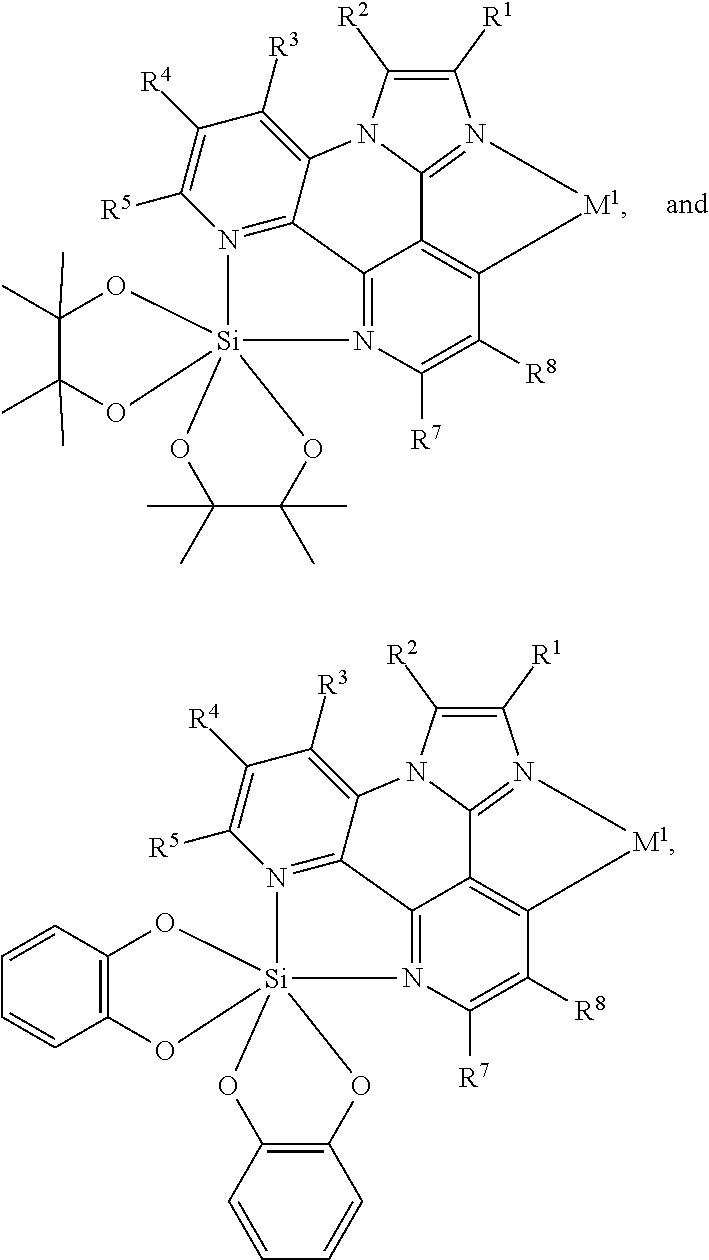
N12=C3C(=C([R3])C([R4])=C1[R5])N1C4=N([M1]C5=C4C3=N([Si]234(OC2=C(O3)C=CC=C2)OC2=C(O4)C=CC=C2)C([R7])=C5[R8])C([R1])=C1[R2].N12=C3C(=C([R3])C([R4])=C1[R5])N1C4=N([M1]C5=C4C3=N([Si]234(OC(C)(C)C(C)(C)O3)OC(C)(C)C(C)(C)O4)C([R7])=C5[R8])C([R1])=C1[R2]
